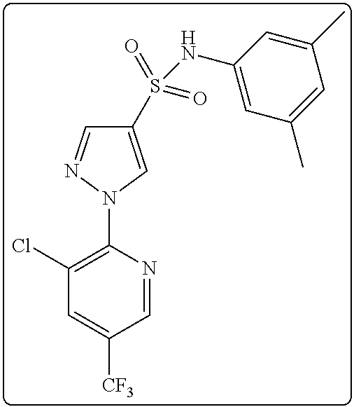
C1(S(NC2=CC(C)=CC(C)=C2)(=O)=O)=CN(C2=C(Cl)C=C([CF3])C=N2)N=C1
